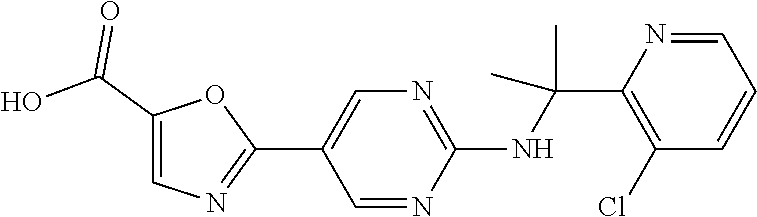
C1(C2=CN=C(NC(C)(C)C3=C(Cl)C=CC=N3)N=C2)=NC=C(C(O)=O)O1
